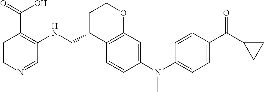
C1=CN=CC(NCC2C3=C(OCC2)C=C(N(C2=CC=C(C(C4CC4)=O)C=C2)C)C=C3)=C1C(=O)O
